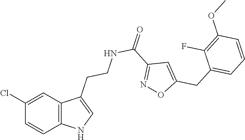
C1(Cl)=CC2=C(C=C1)NC=C2CCNC(=O)C1=NOC(CC2=CC=CC(OC)=C2F)=C1
